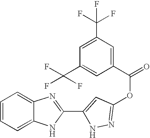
C1=C2C(=CC=C1)N=C(C1=CC(OC(=O)C3=CC(C(F)(F)F)=CC(C(F)(F)F)=C3)=NN1)N2
